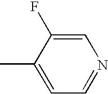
CC1=CC=NC=C1F
